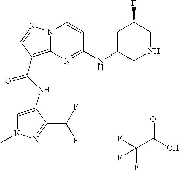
N12C(=C(C(NC3=CN(C)N=C3C(F)F)=O)C=N1)N=C(NC1CNCC(F)C1)C=C2.FC(C(O)=O)(F)F
